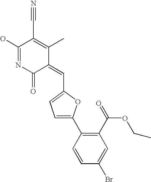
C1=CC(Br)=CC(C(=O)OCC)=C1C1=CC=C(C=C2C(C)=C(C#N)C(O)=NC2=O)O1
